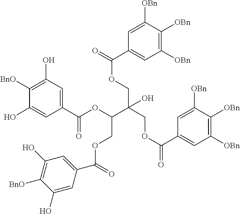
C1(C(OC(C(COC(C2=CC([OBn])=C([OBn])C([OBn])=C2)=O)(COC(C2=CC([OBn])=C([OBn])C([OBn])=C2)=O)O)COC(C2=CC(O)=C([BnO])C(O)=C2)=O)=O)=CC(O)=C([BnO])C(O)=C1
